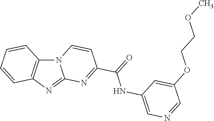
N12C3=C(N=C1N=C(C(=O)NC1=CN=CC(OCCOC)=C1)C=C2)C=CC=C3
